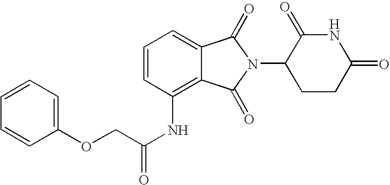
C1=CC=C2C(=C1NC(COC1=CC=CC=C1)=O)C(=O)N(C1CCC(=O)NC1=O)C2=O
